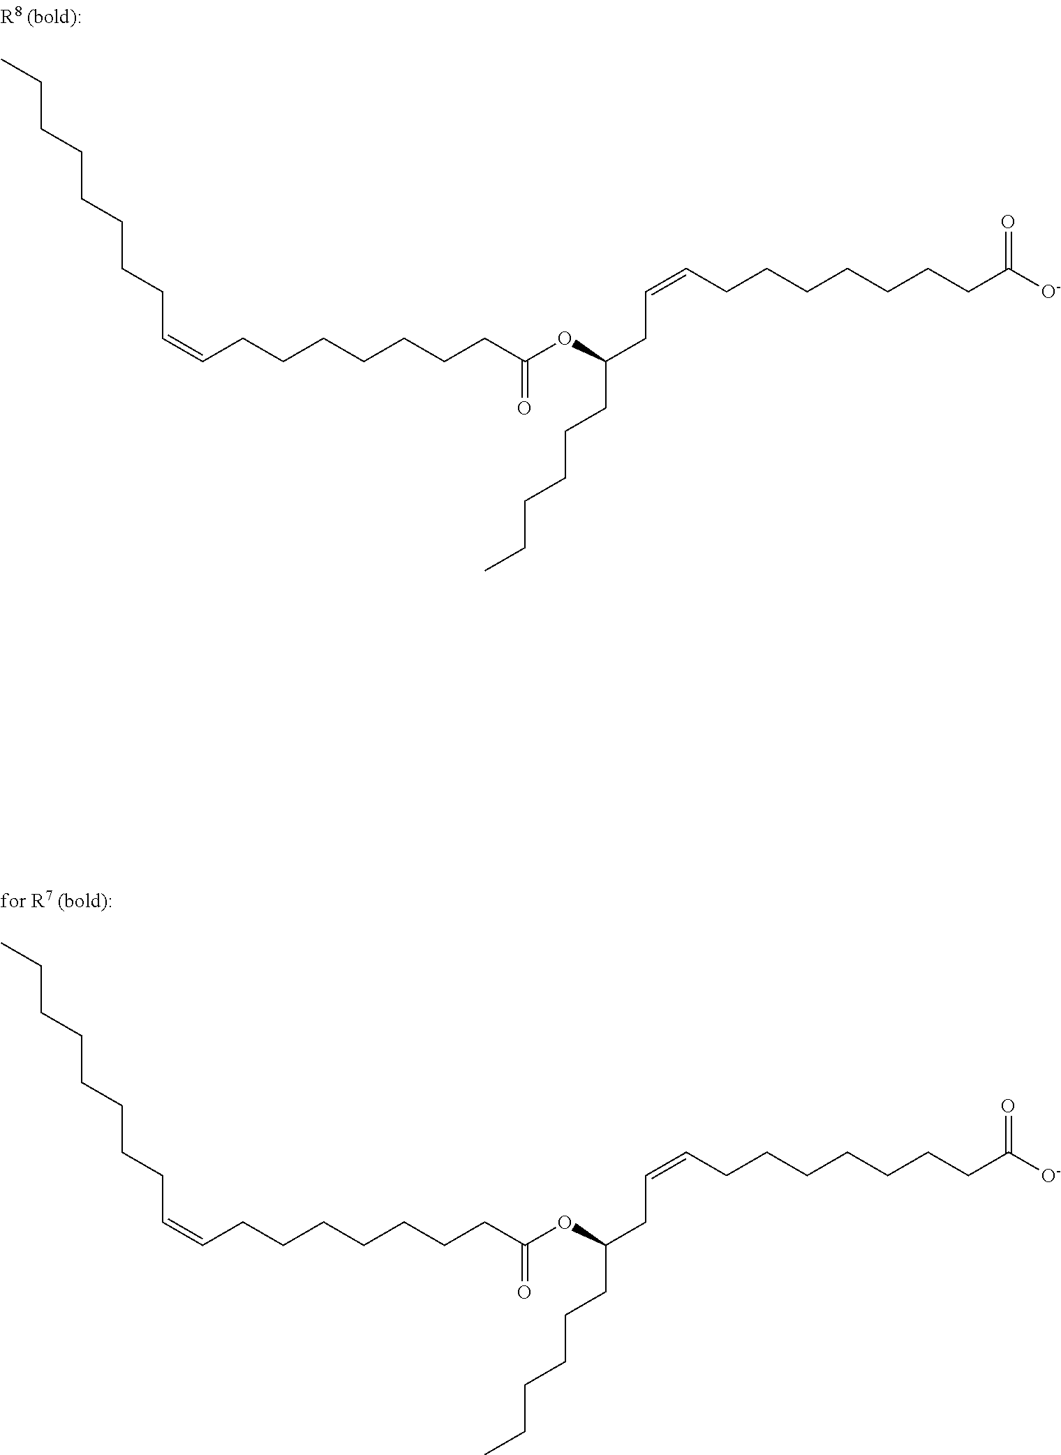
CCCCCCCCC=CCCCCCCCC(OC(CC=CCCCCCCCC([O-])=O)CCCCCC)=O.CCCCCCCCC=CCCCCCCCC(OC(CC=CCCCCCCCC([O-])=O)CCCCCC)=O
